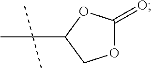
O1C(=O)OC(C(C)(C)C)C1
